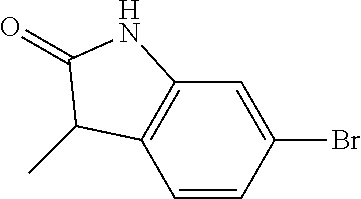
C1=CC(Br)=CC2=C1C(C)C(=O)N2
